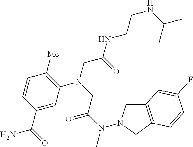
C1=C(C(=O)N)C=CC([Me])=C1N(CC(NCCNC(C)C)=O)CC(N(C)N1CC2=C(C1)C=CC(F)=C2)=O
